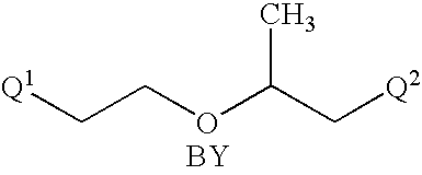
C(COC(C[Q2])C)[Q1].[BY]
